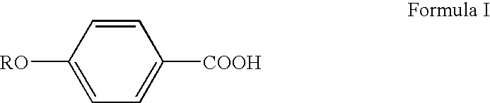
C1([RO])=CC=C([COOH])C=C1
